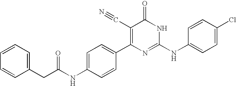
C1=CC(C2=C(C#N)C(=O)NC(NC3=CC=C(Cl)C=C3)=N2)=CC=C1NC(CC1=CC=CC=C1)=O
